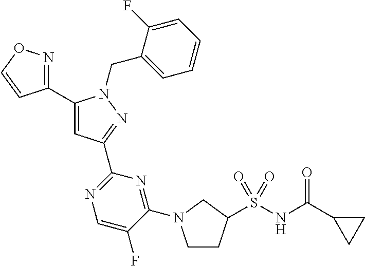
C1(C2=NOC=C2)=CC(C2=NC=C(F)C(N3CCC(S(NC(C4CC4)=O)(=O)=O)C3)=N2)=NN1CC1=CC=CC=C1F
